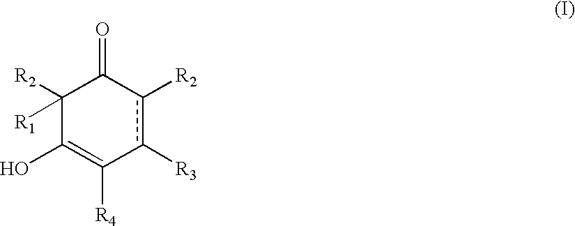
C1([R2])([R1])C(O)=C([R4])c([R3])c([R2])C1=O
